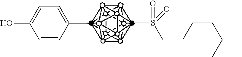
C1=CC(C)=CC=C1O.CS(CCCCC(C)C)(=O)=O
